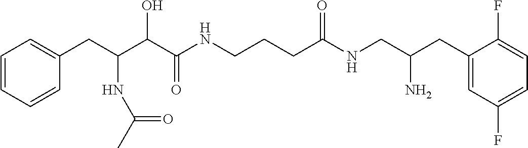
C1=CC=CC(CC(C(C(NCCCC(NCC(CC2=CC(F)=CC=C2F)N)=O)=O)O)NC(C)=O)=C1
